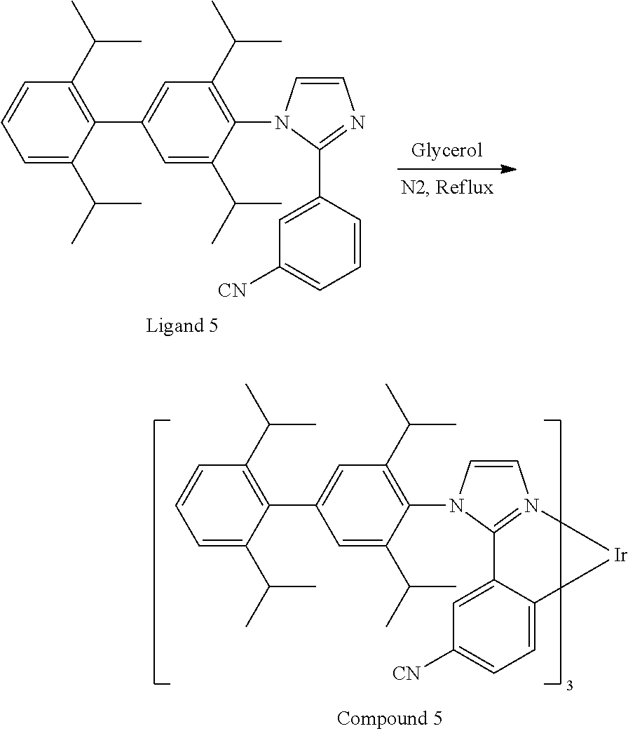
C1=CN(C2=C(C(C)C)C=C(C3=C(C(C)C)C=CC=C3C(C)C)C=C2C(C)C)C(C2=CC([CN])=CC=C2)=N1.C1=CN(C2=C(C(C)C)C=C(C3=C(C(C)C)C=CC=C3C(C)C)C=C2C(C)C)C2=N1[Ir]C1=CC=C([CN])C=C21
